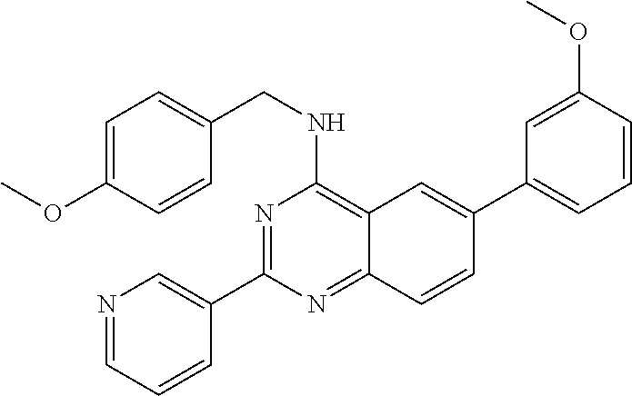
N1=C(C2=CN=CC=C2)N=C2C(=C1NCC1=CC=C(OC)C=C1)C=C(C1=CC=CC(OC)=C1)C=C2
